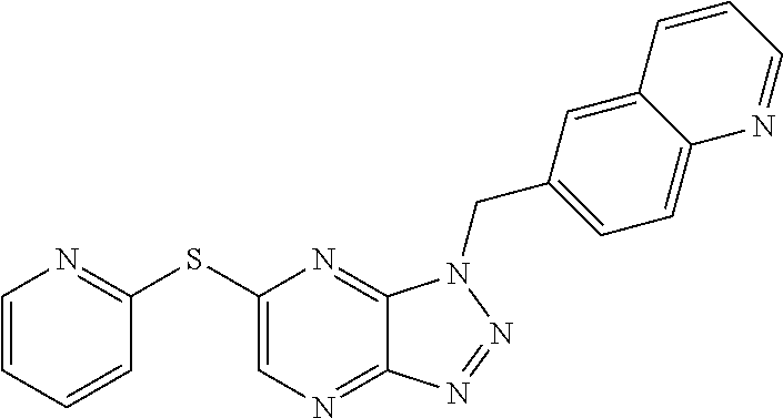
C1(SC2=NC=CC=C2)=CN=C2C(=N1)N(CC1=CC=C3C(=C1)C=CC=N3)N=N2
